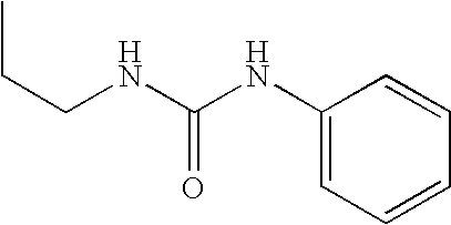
CCCNC(=O)NC1=CC=CC=C1
